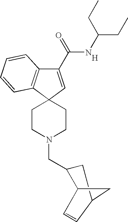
C1(C(=O)NC(CC)CC)=CC2(C3=C1C=CC=C3)CCN(CC1C3C=CC(C1)C3)CC2.[H]
